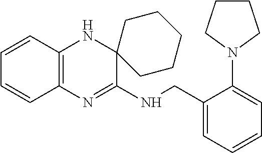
C1=CC2=C(C=C1)N=C(NCC1=CC=CC=C1N1CCCC1)C1(N2)CCCCC1
